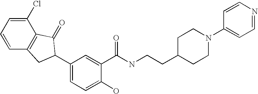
C1=CC=C(Cl)C2=C1CC(C1=CC=C(O)C(C(NCCC3CCN(C4=CC=NC=C4)CC3)=O)=C1)C2=O
